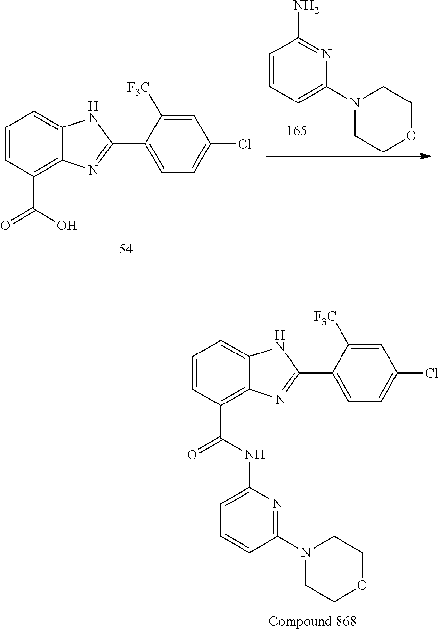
C1=CC(C(=O)NC2=CC=CC(N3CCOCC3)=N2)=C2C(=C1)NC(C1=CC=C(Cl)C=C1[F3C])=N2.C1=CC(C(=O)O)=C2C(=C1)NC(C1=CC=C(Cl)C=C1[F3C])=N2.C1=CC=C(N2CCOCC2)N=C1N
